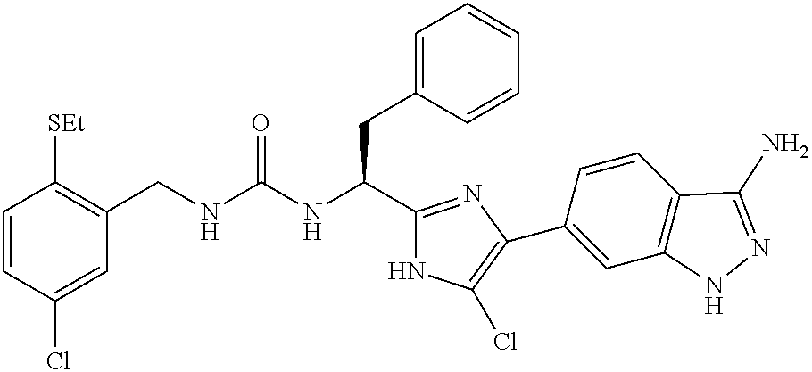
C1=CC(Cl)=CC(CNC(NC(C2=NC(C3=CC4=C(C=C3)C(N)=NN4)=C(Cl)N2)CC2=CC=CC=C2)=O)=C1[SEt]
